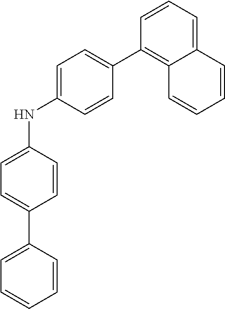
N(C1=CC=C(C2=CC=CC=C2)C=C1)C1=CC=C(C2=C3C(=CC=C2)C=CC=C3)C=C1
